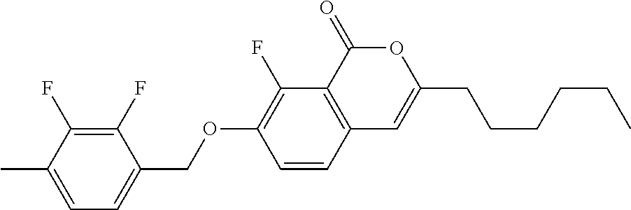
C12=C(C(=O)OC(CCCCCC)=C1)C(F)=C(OCC1=CC=C(C)C(F)=C1F)C=C2
